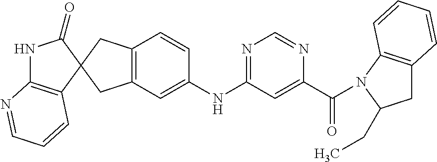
N1C2=C(C=CC=N2)C2(C1=O)CC1=C(C=C(NC3=NC=NC(C(=O)N4C5=C(C=CC=C5)CC4CC)=C3)C=C1)C2
